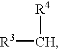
[R4]C[R3]
